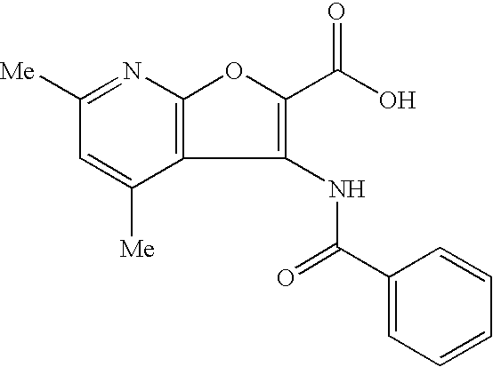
C1([Me])=NC2=C(C([Me])=C1)C(NC(C1=CC=CC=C1)=O)=C(C(=O)O)O2
